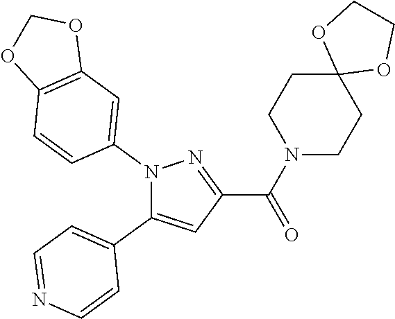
N1(C2=CC3=C(C=C2)OCO3)C(C2=CC=NC=C2)=CC(C(N2CCC3(CC2)OCCO3)=O)=N1
